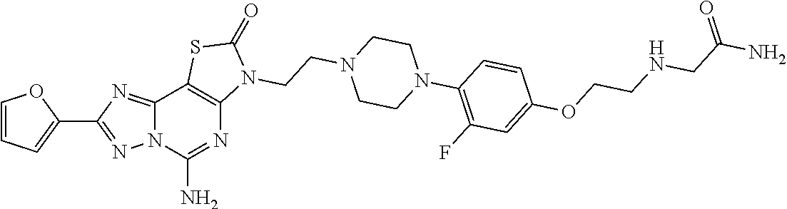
C12=NC(C3=CC=CO3)=NN1C(N)=NC1=C2SC(=O)N1CCN1CCN(C2=C(F)C=C(OCCNCC(N)=O)C=C2)CC1
